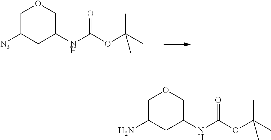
C1C([N3])CC(NC(OC(C)(C)C)=O)CO1.C1C(N)CC(NC(OC(C)(C)C)=O)CO1
